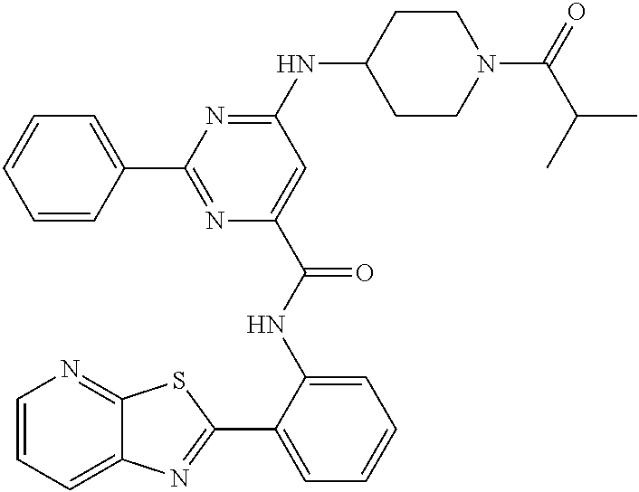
C1=CC=C2C(=N1)SC(C1=CC=CC=C1NC(=O)C1=CC(NC3CCN(C(C(C)C)=O)CC3)=NC(C3=CC=CC=C3)=N1)=N2
